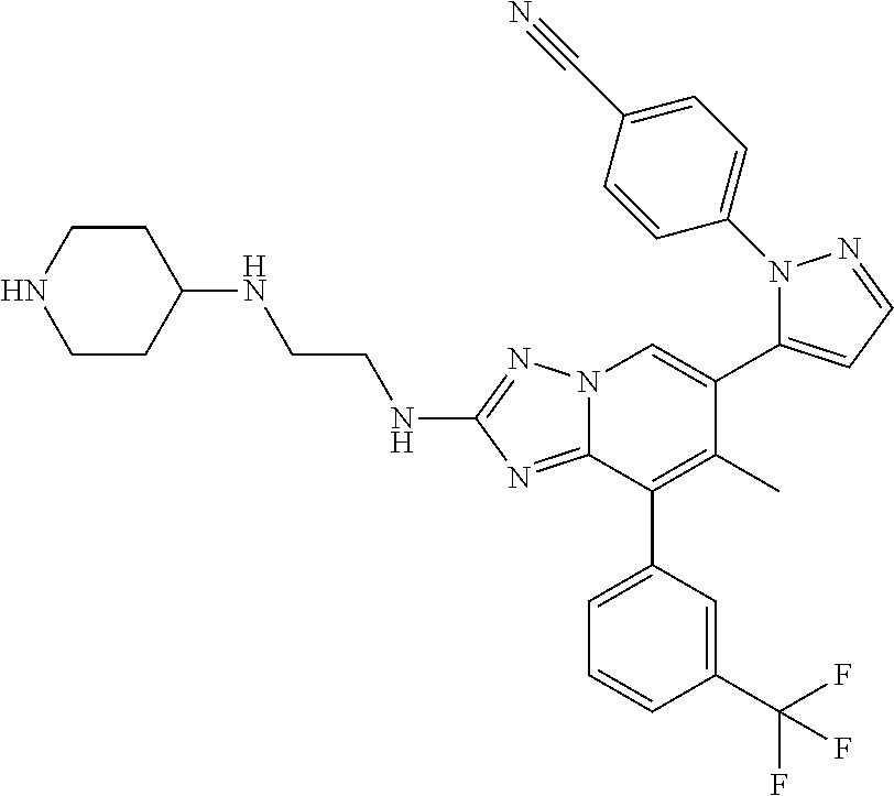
C(CNC1=NN2C(=N1)C(C1=CC=CC(C(F)(F)F)=C1)=C(C)C(C1=CC=NN1C1=CC=C(C#N)C=C1)=C2)NC1CCNCC1
